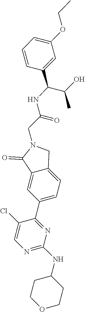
N1=C(NC2CCOCC2)N=C(C2=CC=C3C(=C2)C(=O)N(CC(=O)NC(C(C)O)C2=CC(OCC)=CC=C2)C3)C(Cl)=C1
